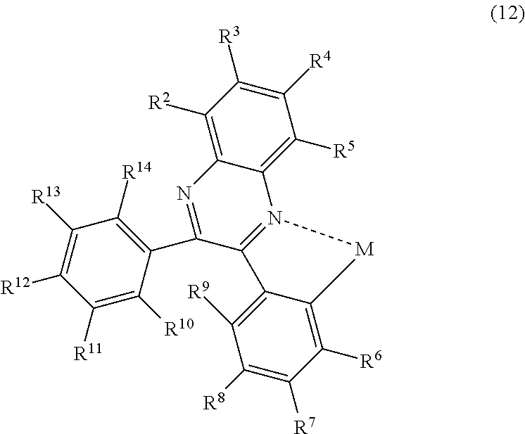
C1(C2=C([R14])C([R13])=C([R12])C([R11])=C2[R10])=NC2=C([R2])C([R3])=C([R4])C([R5])=C2N2=C1C1=C([R9])C([R8])=C([R7])C([R6])=C1[M]2
